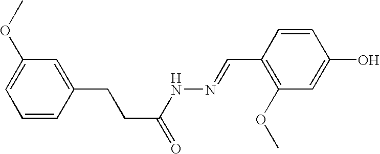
C1=CC(CCC(=O)NN=CC2=C(OC)C=C(O)C=C2)=CC(OC)=C1
